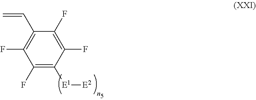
C1(F)=C([E1][E2])C(F)=C(F)C(C=C)=C1F
